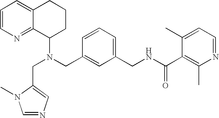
N(CC1=CC(CNC(C2=C(C)N=CC=C2C)=O)=CC=C1)(C1CCCC2=CC=CN=C12)CC1=CN=CN1C
